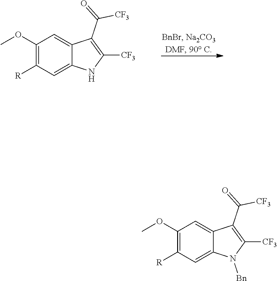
C1(OC)=C([R])C=C2C(=C1)C(C(=O)[CF3])=C([CF3])N2.C1(OC)=C([R])C=C2C(=C1)C(C(=O)[CF3])=C([CF3])N2[Bn]
